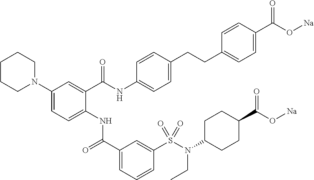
C1(N2CCCCC2)=CC=C(NC(C2=CC=CC(S(N(C3CCC(C(O[Na])=O)CC3)CC)(=O)=O)=C2)=O)C(C(NC2=CC=C(CCC3=CC=C(C(O[Na])=O)C=C3)C=C2)=O)=C1
